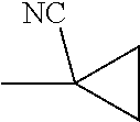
C1CC1(C)[NC]
